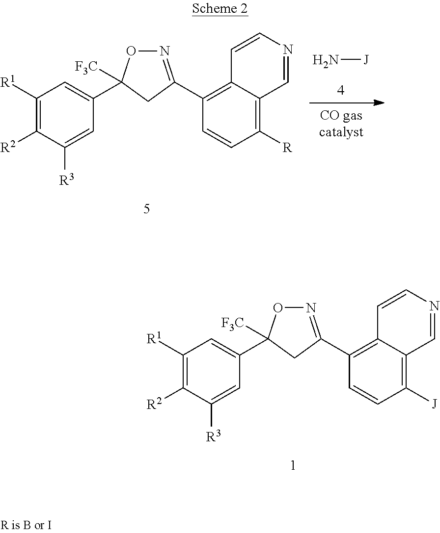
C1(C2([F3C])ON=C(C3=C4C(=C([J])C=C3)C=NC=C4)C2)=CC([R1])=C([R2])C([R3])=C1.C1(C2([F3C])ON=C(C3=C4C(=C([R])C=C3)C=NC=C4)C2)=CC([R1])=C([R2])C([R3])=C1.N[J]
